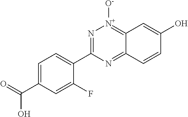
C1=C(C(=O)O)C=C(F)C(C2=N[N+]([O-])=C3C(=N2)C=CC(O)=C3)=C1
